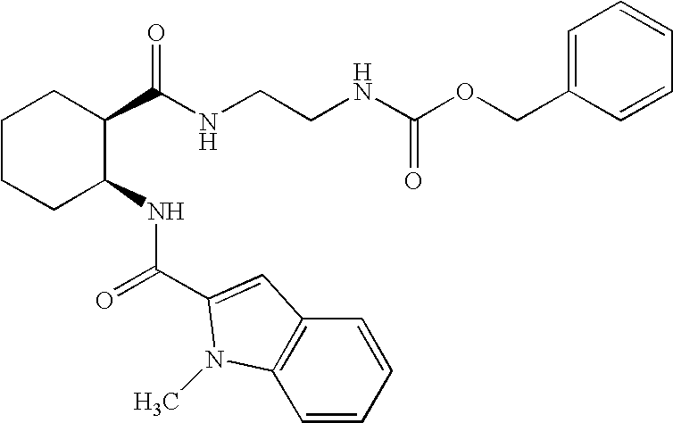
C1CCC(NC(C2=CC3=C(N2C)C=CC=C3)=O)C(C(NCCNC(OCC2=CC=CC=C2)=O)=O)C1
